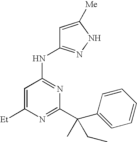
N(C1=NC(C(C2=CC=CC=C2)(C)CC)=NC([Et])=C1)C1=NNC([Me])=C1
